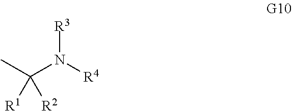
CC(N([R4])[R3])([R2])[R1]
